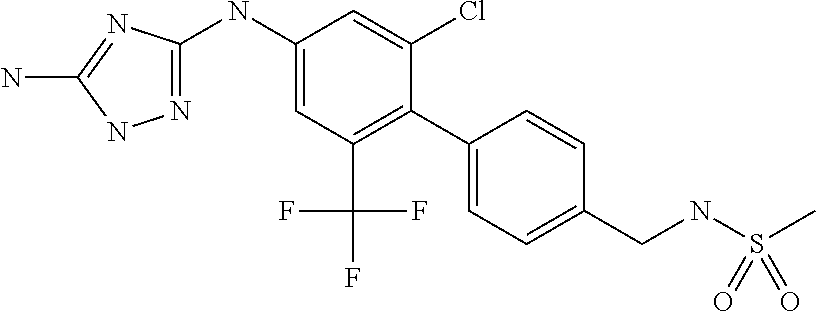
C1(NC2=NNC(N)=N2)=CC(C(F)(F)F)=C(C2=CC=C(CNS(C)(=O)=O)C=C2)C(Cl)=C1
